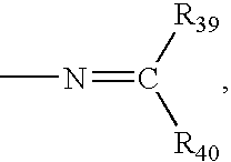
CN=C([R39])[R40]
